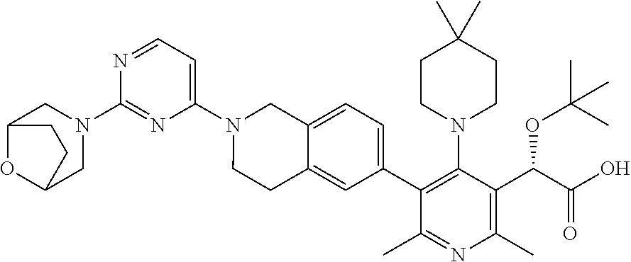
C1(N2CC3OC(C2)CC3)=NC(N2CCC3=CC(C4=C(N5CCC(C)(C)CC5)C(C(C(=O)O)OC(C)(C)C)=C(C)N=C4C)=CC=C3C2)=CC=N1
